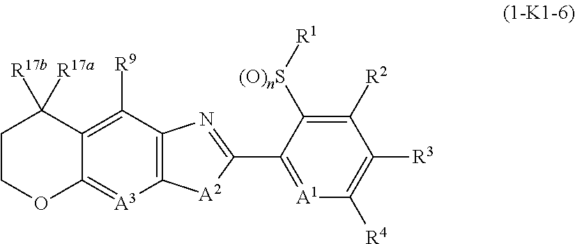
[A1]1=C(C2=NC3=C([A2]2)[A3]=C2C(=C3[R9])C([R17b])([R17a])CCO2)C([(O)nS][R1])=C([R2])C([R3])=C1[R4]
